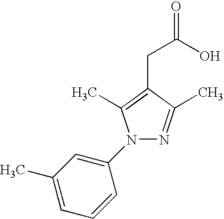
N1=C(C)C(CC(=O)O)=C(C)N1C1=CC(C)=CC=C1
